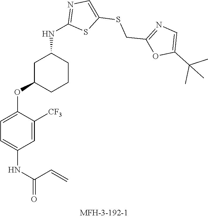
C1C(OC2=CC=C(NC(=O)C=C)C=C2[CF3])CCCC1NC1=NC=C(SCC2=NC=C(C(C)(C)C)O2)S1
